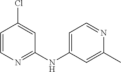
C1=CN=C(NC2=CC=NC(C)=C2)C=C1Cl
